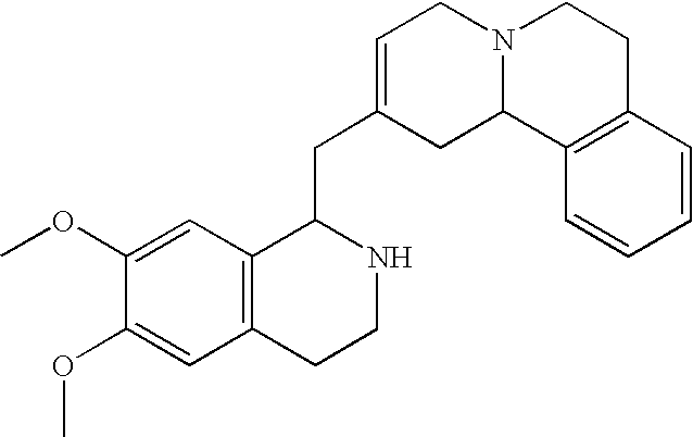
C1=C(OC)C(OC)=CC2=C1C(CC1=CCN3C(C1)C1=C(CC3)C=CC=C1)NCC2
